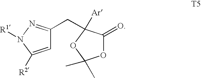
C1=C([R2])N([R1])N=C1CC1([Ar])C(=O)OC(C)(C)O1
